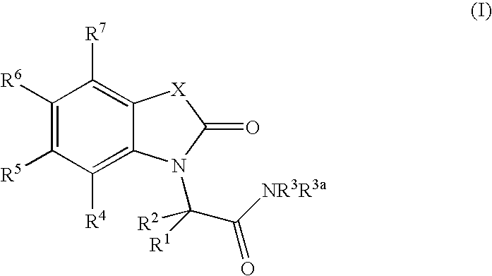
C1([R6])=C([R5])C([R4])=C2C(=C1[R7])[X]C(=O)N2C(C(=O)[NR3R3a])([R1])[R2]
